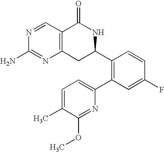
C12=C(C=NC(N)=N1)C(=O)NC(C1=C(C3=CC=C(C)C(OC)=N3)C=C(F)C=C1)C2
